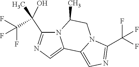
C1(C(F)(F)F)=NC=C2N1CC(C)N1C2=CN=C1C(C(F)(F)F)(C)O
